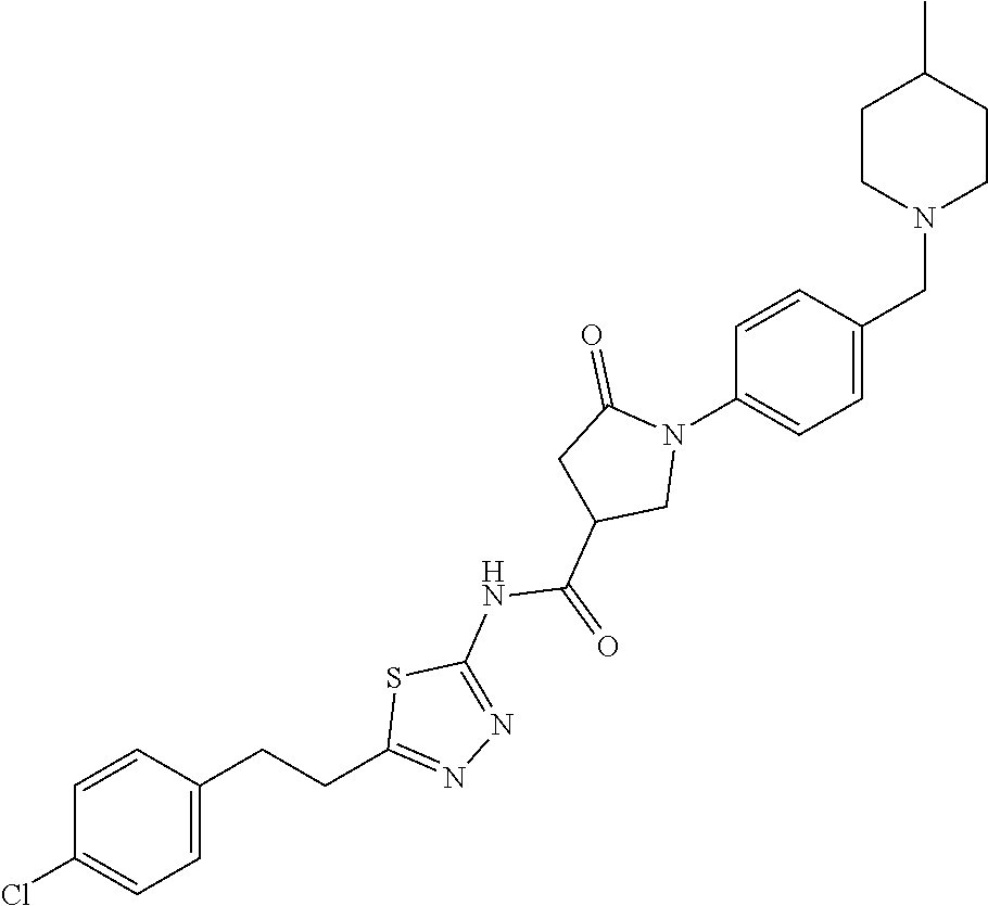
C1CN(CC2=CC=C(N3C(=O)CC(C(=O)NC4=NN=C(CCC5=CC=C(Cl)C=C5)S4)C3)C=C2)CCC1C
